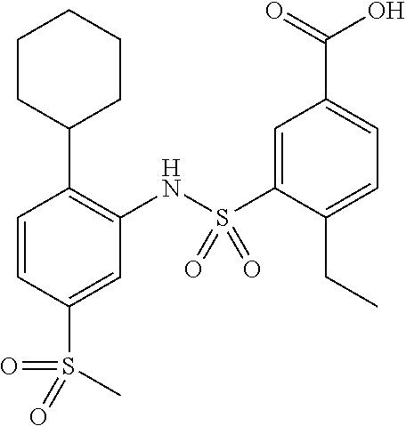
C1=CC(S(=O)(=O)C)=CC(NS(C2=CC(C(=O)O)=CC=C2CC)(=O)=O)=C1C1CCCCC1
